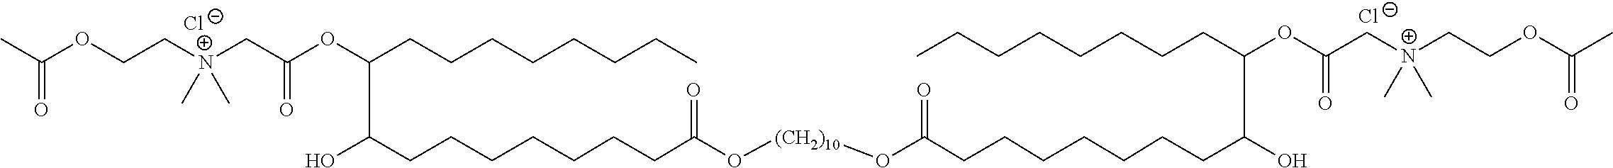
[Cl-].[Cl-].CC(OCC[N+](CC(OC(CCCCCCCC)C(CCCCCCCC(O[(CH2)10]OC(=O)CCCCCCCC(O)C(CCCCCCCC)OC(C[N+](CCOC(C)=O)(C)C)=O)=O)O)=O)(C)C)=O
